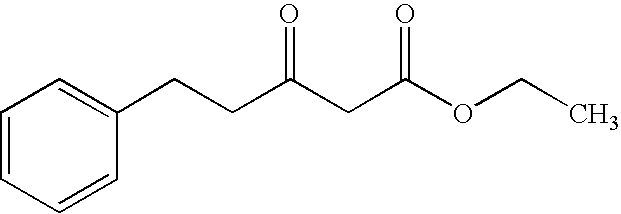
C1=CC=CC(CCC(CC(OCC)=O)=O)=C1
